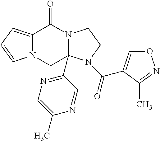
C12=CC=CN1CC1(C3=NC=C(C)N=C3)N(C2=O)CCN1C(=O)C1=CON=C1C
